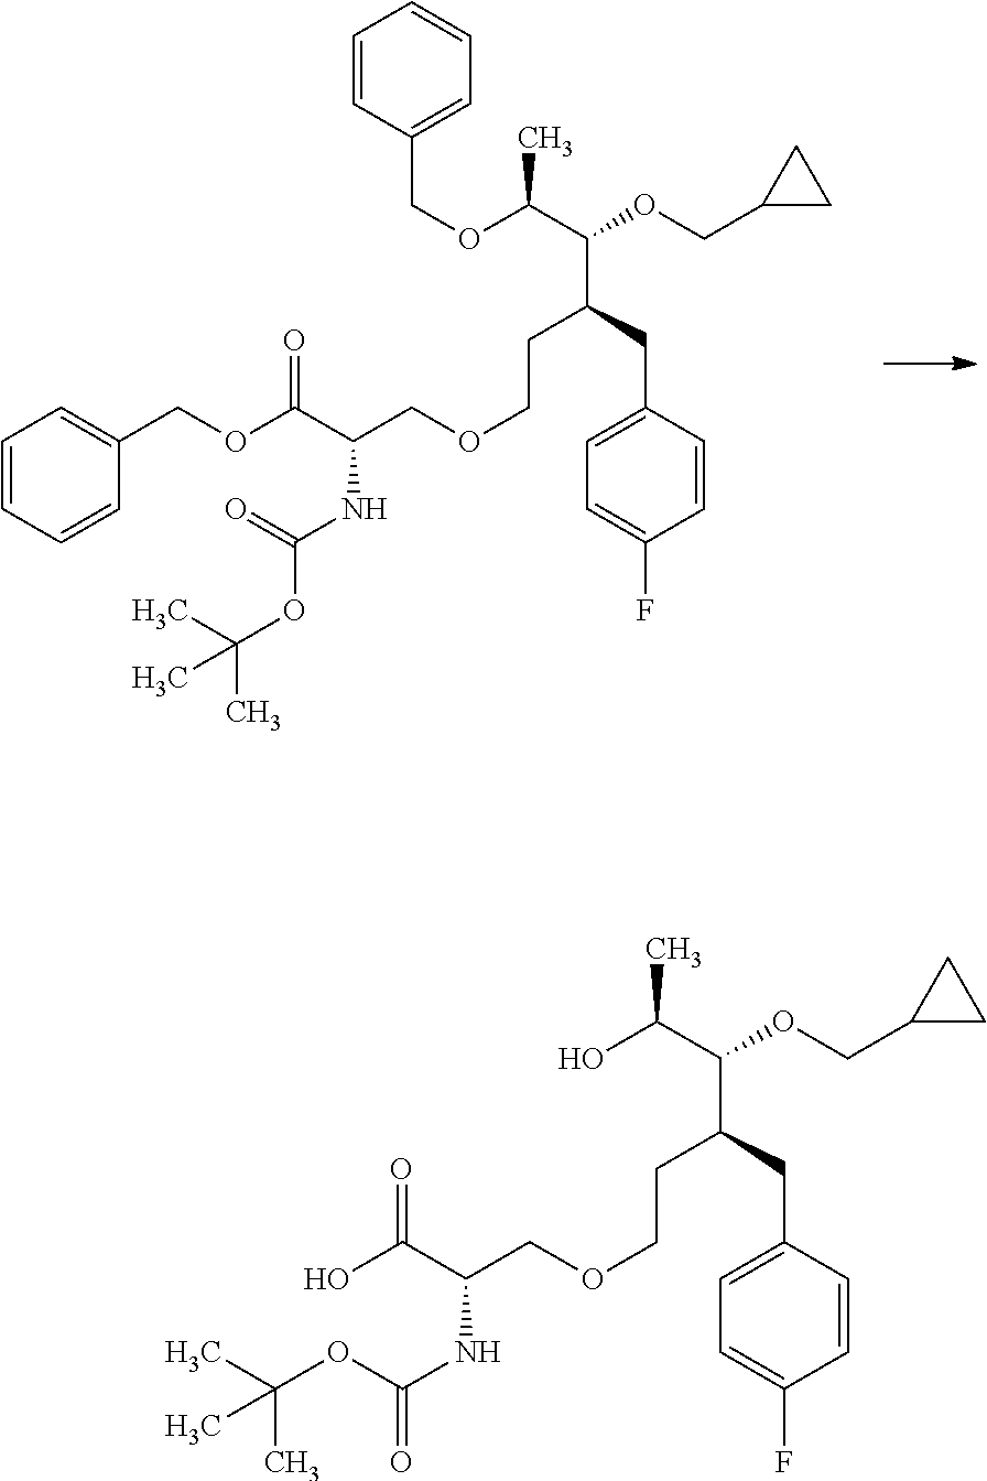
C1=CC(COC(C)C(OCC2CC2)C(CCOCC(C(OCC2=CC=CC=C2)=O)NC(OC(C)(C)C)=O)CC2=CC=C(F)C=C2)=CC=C1.OC(C(OCC1CC1)C(CCOCC(C(O)=O)NC(=O)OC(C)(C)C)CC1=CC=C(F)C=C1)C
